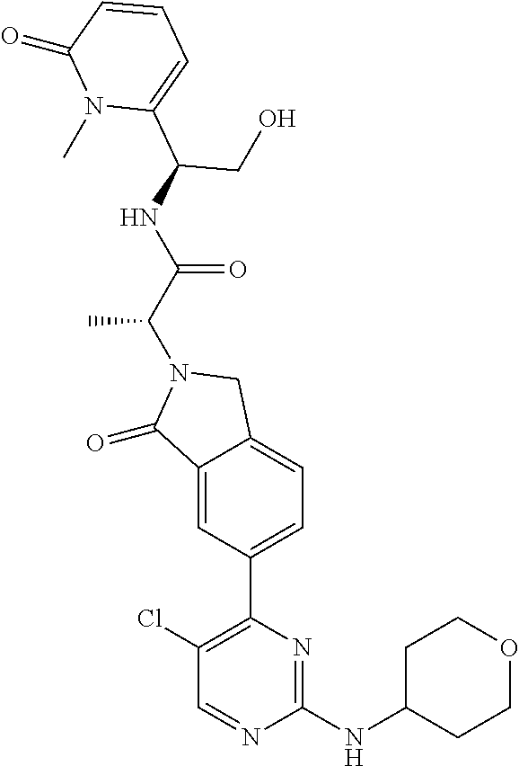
C1(=O)C2=CC(C3=C(Cl)C=NC(NC4CCOCC4)=N3)=CC=C2CN1C(C(=O)NC(C1=CC=CC(=O)N1C)CO)C
